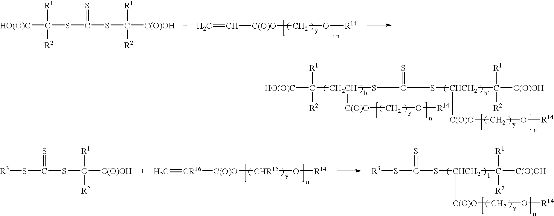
[HO(O)C]C(SC(SC([C(O)OH])([R1])[R2])=S)([R1])[R2].C=C[C(O)O]CO[R14].[HO(O)C]C([R1])([R2])[CH2CH](SC(=S)S[CHCH2](C([C(O)OH])([R1])[R2])[C(O)O]CO[R14])[C(O)O]CO[R14].[R3]SC(SC([C(O)OH])([R1])[R2])=S.C=[CR16][C(O)O][CHR15]O[R14].[R3]SC(S[CHCH2](C([C(O)OH])([R1])[R2])[C(O)O]CO[R14])=S
